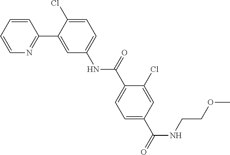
C1=C(Cl)C(C2=NC=CC=C2)=CC(NC(C2=CC=C(C(NCCOC)=O)C=C2Cl)=O)=C1
